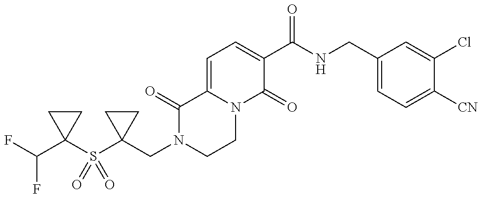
C1(S(C2(CN3CCN4C(=CC=C(C(NCC5=CC=C([CN])C(Cl)=C5)=O)C4=O)C3=O)CC2)(=O)=O)(C(F)F)CC1
